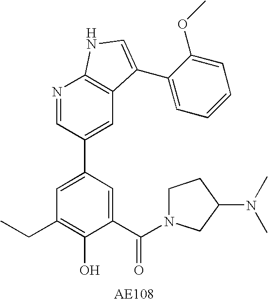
C1(C(N2CCC(N(C)C)C2)=O)=CC(C2=CC3=C(N=C2)NC=C3C2=CC=CC=C2OC)=CC(CC)=C1O
